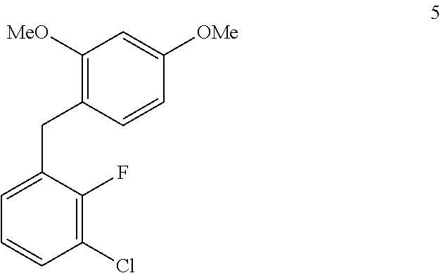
C1(Cl)=C(F)C(CC2=C([MeO])C=C([OMe])C=C2)=CC=C1
